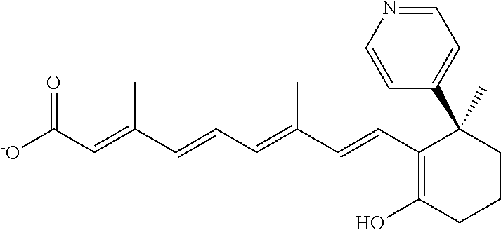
[-O]C(C=C(C=CC=C(C=CC1=C(O)CCCC1(C1=CC=NC=C1)C)C)C)=O
